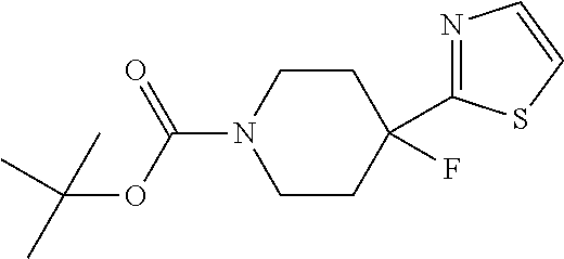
C1CC(C2=NC=CS2)(F)CCN1C(=O)OC(C)(C)C
